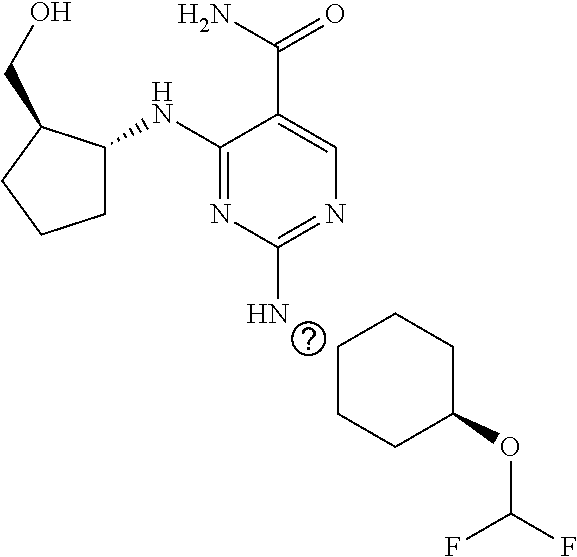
C1(NC2CCCC2CO)=NC(N)=NC=C1C(N)=O.C1CCC(OC(F)F)CC1
